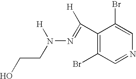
C1(C([H])=NN(CCO)[H])=C(Br)C=NC=C1Br
